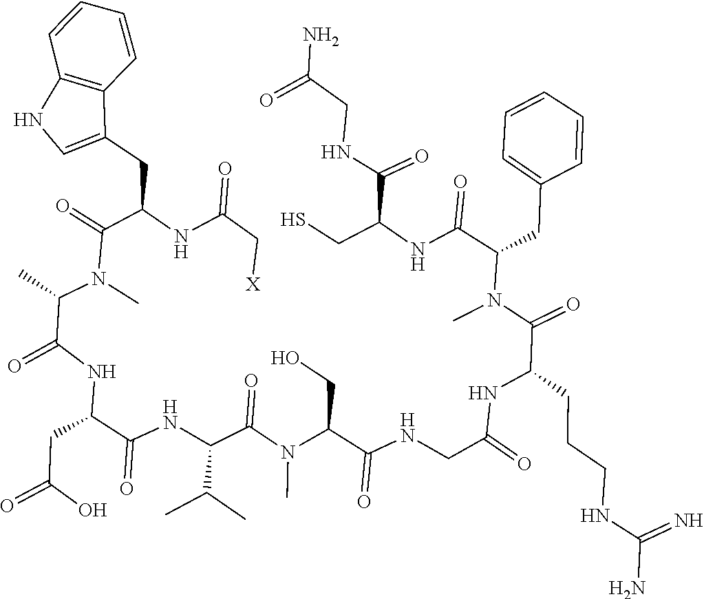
N(C)(C(C(NCC(NC(CCCNC(=N)N)C(N(C(CC1=CC=CC=C1)C(NC(CS)C(NCC(=O)N)=O)=O)C)=O)=O)=O)CO)C(C(NC(C(NC(=O)C(N(C(=O)C(NC(C[X])=O)CC1=CNC2=C1C=CC=C2)C)C)CC(=O)O)=O)C(C)C)=O
